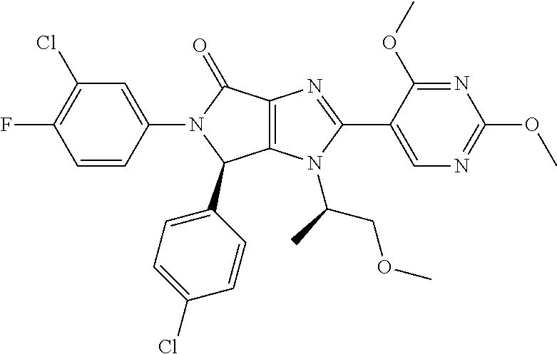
C12=C(N(C(C)COC)C(C3=CN=C(OC)N=C3OC)=N1)C(C1=CC=C(Cl)C=C1)N(C1=CC(Cl)=C(F)C=C1)C2=O
